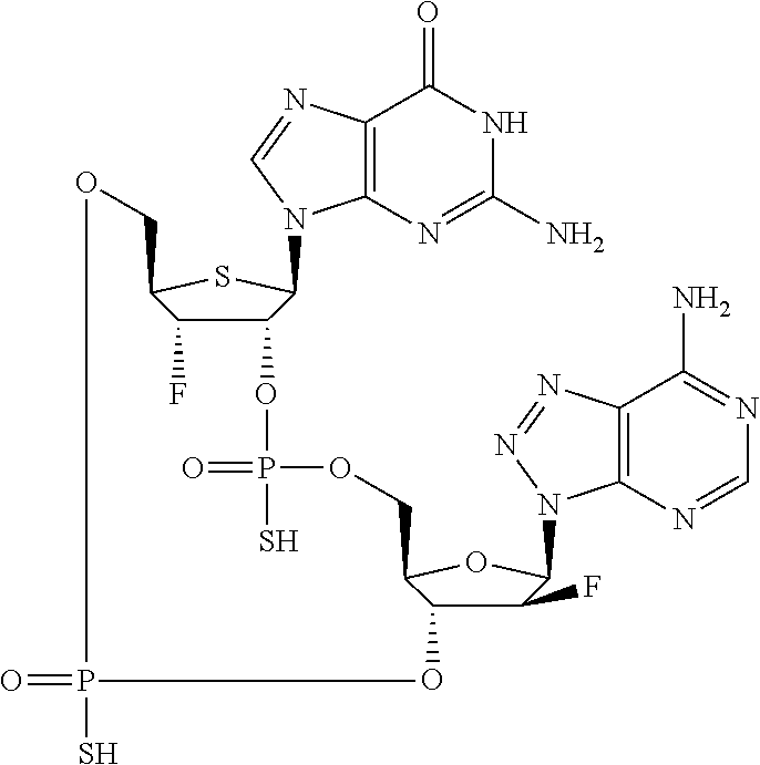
C12=C(N=C(N)NC1=O)N(C1C(OP(=O)(S)OCC3OC(N4C5=C(C(N)=NC=N5)N=N4)C(F)C3O)C(F)C(CO)S1)C=N2.O=PS
